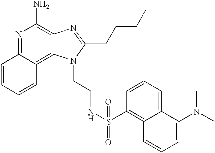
N1=C2C(=C3C(=C1N)N=C(CCCC)N3CCNS(C1=C3C(=CC=C1)C(N(C)C)=CC=C3)(=O)=O)C=CC=C2
